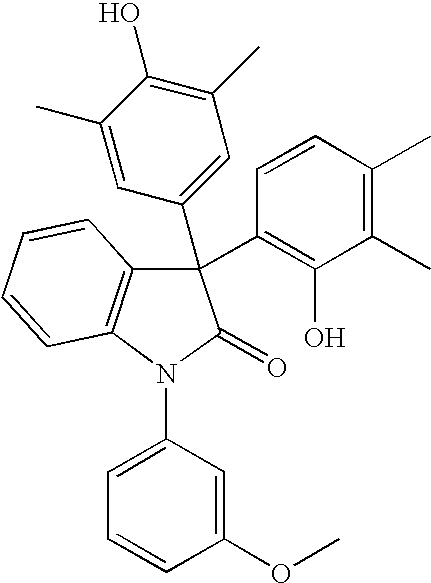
C1(C)=CC(C2(C3=C(O)C(C)=C(C)C=C3)C3=C(N(C4=CC=CC(OC)=C4)C2=O)C=CC=C3)=CC(C)=C1O
